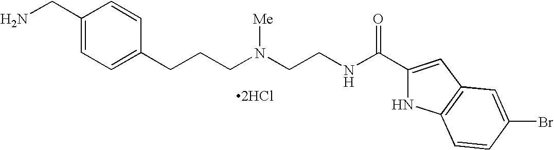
C1(CN)=CC=C(CCCN(CCNC(C2=CC3=C(N2)C=CC(Br)=C3)=O)[Me])C=C1.[2HCl]
